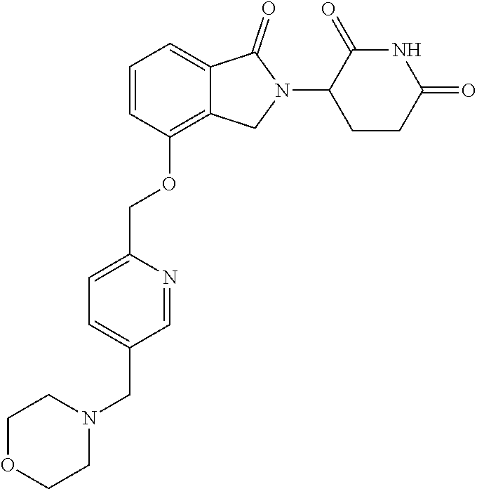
C1=CC(OCC2=CC=C(CN3CCOCC3)C=N2)=C2C(=C1)C(=O)N(C1CCC(=O)NC1=O)C2
